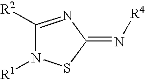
C1([R2])=NC(=N[R4])SN1[R1]
